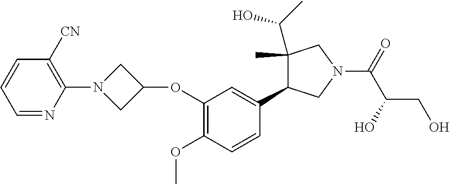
C1=CC=NC(N2CC(OC3=C(OC)C=CC(C4C(C(O)C)(C)CN(C(C(CO)O)=O)C4)=C3)C2)=C1[CN]
